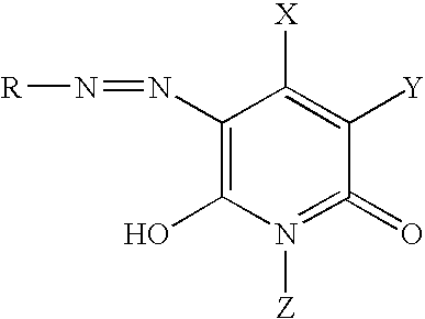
C1(N=N[R])=C(O)N([Z])=C(=O)C([Y])=C1[X]
